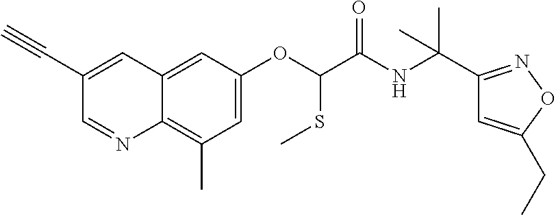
C1(C#C)=CC2=CC(OC(SC)C(NC(C3=NOC(CC)=C3)(C)C)=O)=CC(C)=C2N=C1
